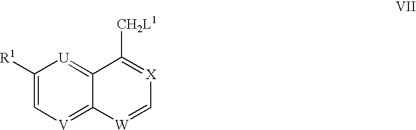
C1([R1])=C[V]=C2C(=[U]1)C([CH2L1])=[X]C=[W]2
